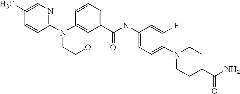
C1(C)=CN=C(N2CCOC3=C2C=CC=C3C(NC2=CC=C(N3CCC(C(=O)N)CC3)C(F)=C2)=O)C=C1
